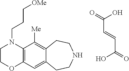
C(=O)(O)C=CC(=O)O.C1COC2=C(N1CCC[OMe])C([Me])=C1C(=C2)CCNCC1
